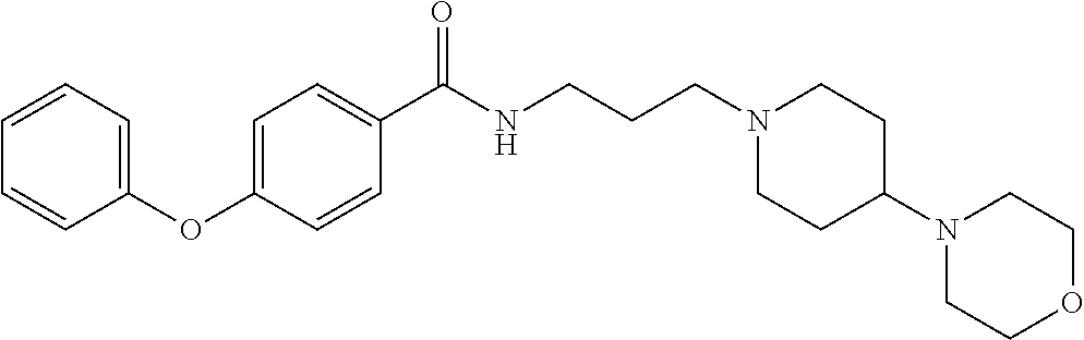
C1=CC=C(OC2=CC=C(C(NCCCN3CCC(N4CCOCC4)CC3)=O)C=C2)C=C1
